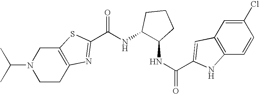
N1(C(C)C)CCC2=C(C1)SC(C(NC1C(NC(=O)C3=CC4=C(C=CC(Cl)=C4)N3)CCC1)=O)=N2
